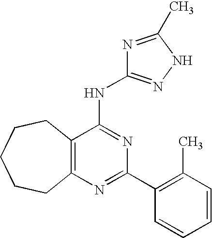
C12=C(N=C(C3=C(C)C=CC=C3)N=C1NC1=NNC(C)=N1)CCCCC2
